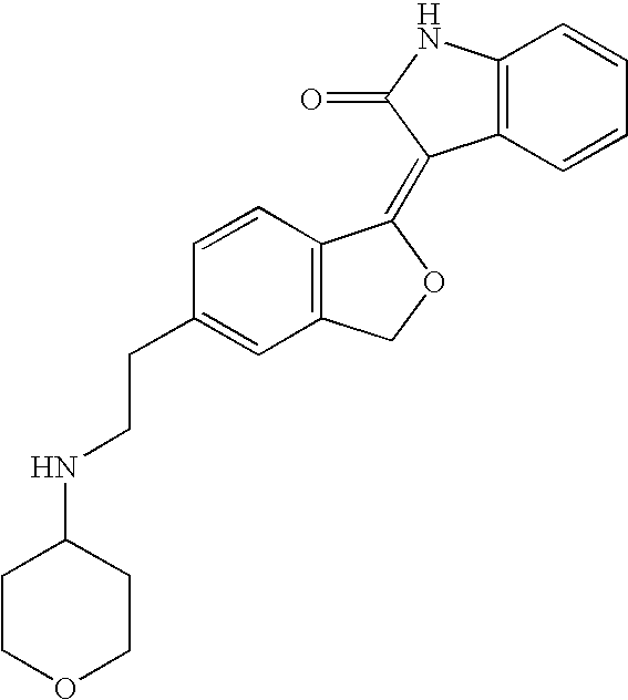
C12=C(C=CC=C1)C(=C1C3=C(CO1)C=C(CCNC1CCOCC1)C=C3)C(=O)N2
